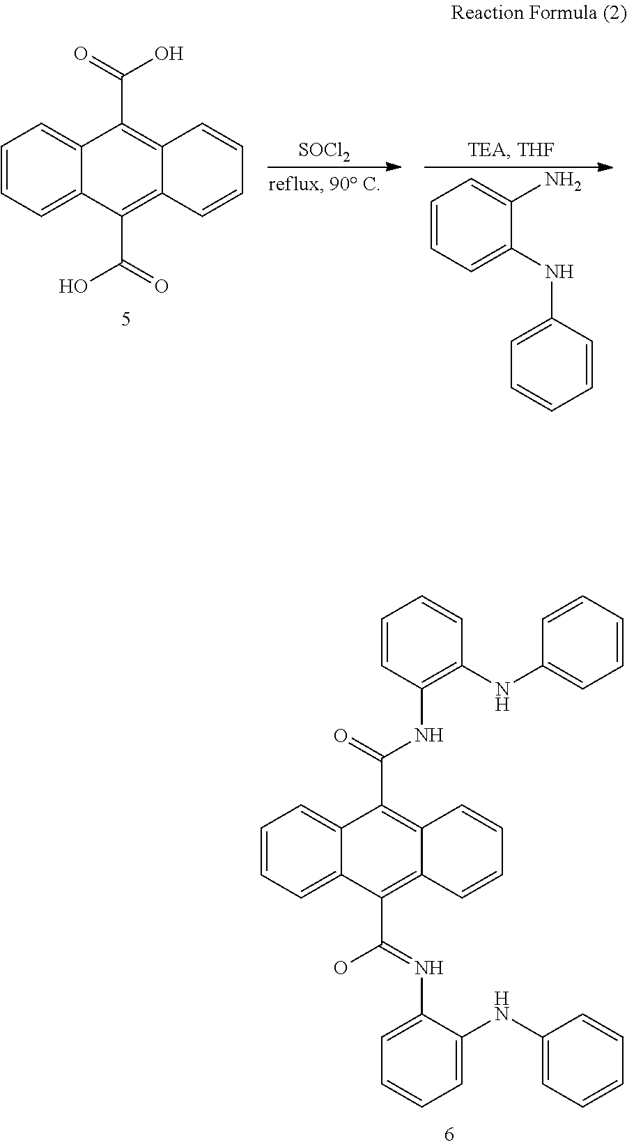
C1=CC=C2C(=C1)C(C(NC1=C(NC3=CC=CC=C3)C=CC=C1)=O)=C1C(=C2C(=NC2=CC=CC=C2NC2=CC=CC=C2)O)C=CC=C1.C1=CC=C2C(=C1)C(C(O)=O)=C1C(=C2C(=O)O)C=CC=C1.[SOCl2].C1=CC=C(NC2=CC=CC=C2)C(N)=C1
